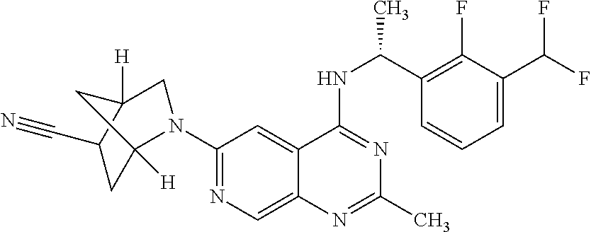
C1(N2C3([H])CC(C#N)C([H])(C2)C3)=NC=C2C(=C1)C(NC(C1=C(F)C(C(F)F)=CC=C1)C)=NC(C)=N2
